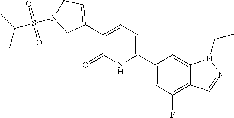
C1(C2=CC=C(C3=CCN(S(C(C)C)(=O)=O)C3)C(=O)N2)=CC(F)=C2C(=C1)N(CC)N=C2
